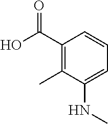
C1(C(O)=O)=C(C)C(NC)=CC=C1
